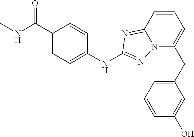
C1(C(NC)=O)=CC=C(NC2=NN3C(=N2)C=CC=C3CC2=CC=CC(O)=C2)C=C1
